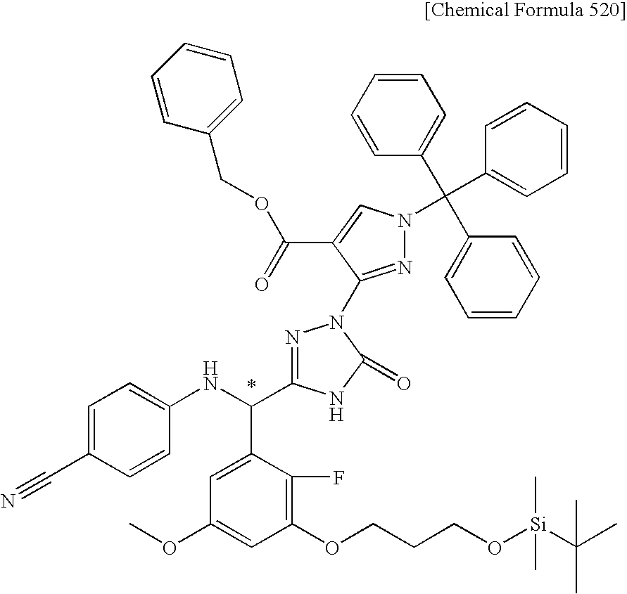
C1(OCCCO[Si](C(C)(C)C)(C)C)=C(F)C(C(NC2=CC=C(C#N)C=C2)C2=NN(C3=NN(C(C4=CC=CC=C4)(C4=CC=CC=C4)C4=CC=CC=C4)C=C3C(=O)OCC3=CC=CC=C3)C(=O)N2)=CC(OC)=C1
